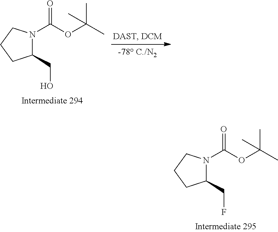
C1(CO)N(C(OC(C)(C)C)=O)CCC1.C1(CF)N(C(OC(C)(C)C)=O)CCC1
